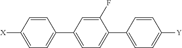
[X]C1=CC=C(C2=CC=C(C3=CC=C([Y])C=C3)C(F)=C2)C=C1
